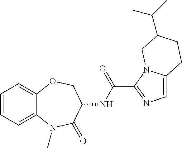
C1=CC=C2C(=C1)OCC(NC(C1=NC=C3N1CC(C(C)C)CC3)=O)C(=O)N2C
